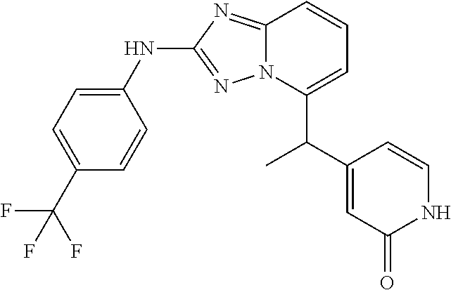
C1(C(F)(F)F)=CC=C(NC2=NN3C(=N2)C=CC=C3C(C2=CC(=O)NC=C2)C)C=C1
